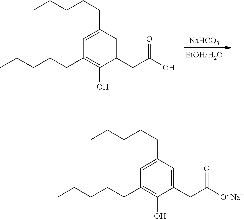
C1(CCCCC)=CC(CCCCC)=C(O)C(CC(O)=O)=C1.[NaHCO3].C1(CCCCC)=CC(CCCCC)=C(O)C(CC([O- Na+])=O)=C1
